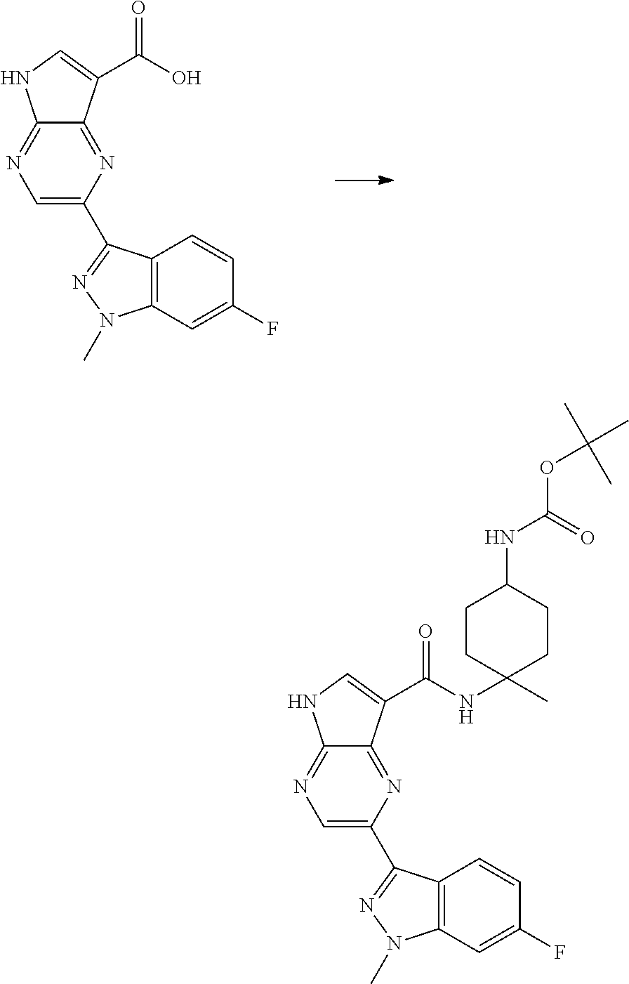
C12=C(C=C(F)C=C1)N(C)N=C2C1=CN=C2C(=N1)C(C(O)=O)=CN2.C12=C(C=C(F)C=C1)N(C)N=C2C1=CN=C2C(=N1)C(C(NC1(C)CCC(NC(=O)OC(C)(C)C)CC1)=O)=CN2
